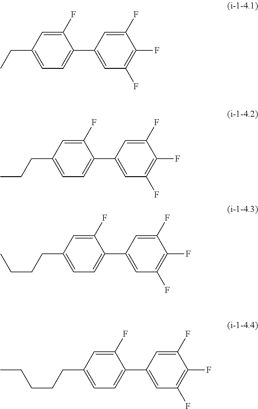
C1(F)=CC(C2=CC=C(CC)C=C2F)=CC(F)=C1F.C1(F)=CC(C2=CC=C(CCC)C=C2F)=CC(F)=C1F.C1(F)=CC(C2=CC=C(CCCC)C=C2F)=CC(F)=C1F.C1(F)=CC(C2=CC=C(CCCCC)C=C2F)=CC(F)=C1F
